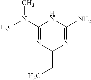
CN(C1=NC(CC)N=C(N)N1)C
